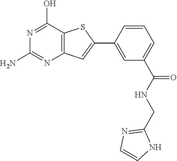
C12=C(C(O)=NC(N)=N1)SC(C1=CC(C(NCC3=NC=CN3)=O)=CC=C1)=C2
